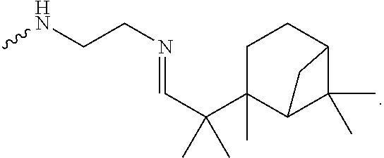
CNCCN=CC(C1(C)C2C(C)(C)C(CC1)C2)(C)C
